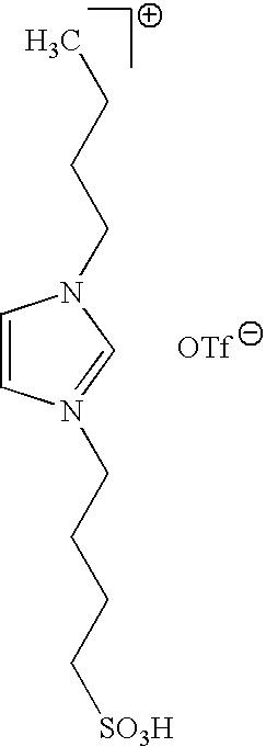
C1=CN(CCCC[SO3H])=CN1CCCC
